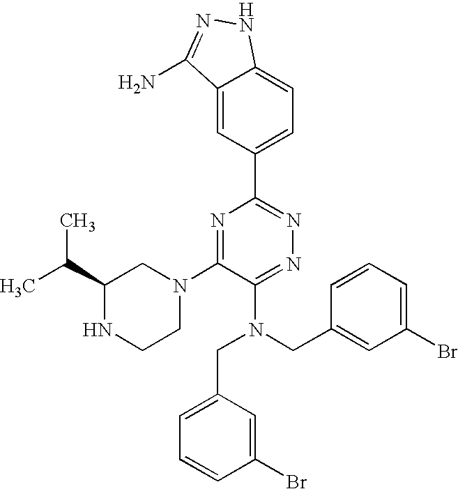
C1=C2C(=CC(C3=NN=C(N(CC4=CC(Br)=CC=C4)CC4=CC=CC(Br)=C4)C(N4CC(C(C)C)NCC4)=N3)=C1)C(N)=NN2
